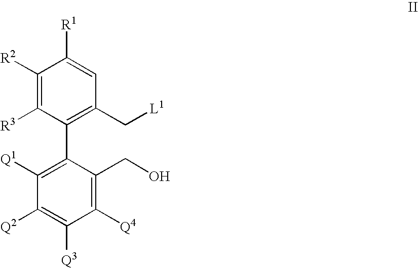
C1([R2])=C([R3])C(C2=C([Q1])C([Q2])=C([Q3])C([Q4])=C2CO)=C(C[L1])C=C1[R1]
